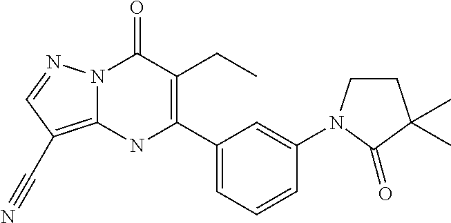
N12C(=C(C#N)C=N1)NC(C1=CC=CC(N3CCC(C)(C)C3=O)=C1)=C(CC)C2=O
